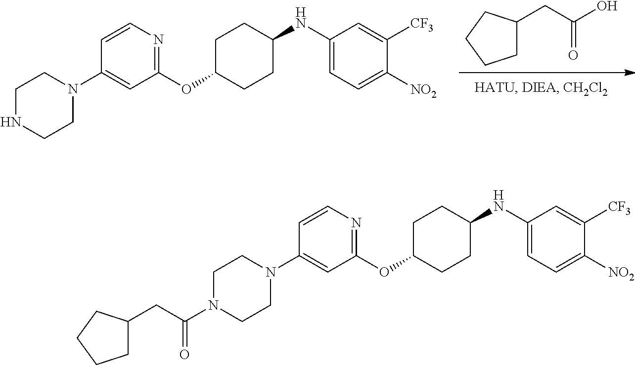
OC(CC1CCCC1)=O.C1C(OC2=NC=CC(N3CCNCC3)=C2)CCC(NC2=CC=C([NO2])C([CF3])=C2)C1.C1C(OC2=NC=CC(N3CCN(C(CC4CCCC4)=O)CC3)=C2)CCC(NC2=CC=C([NO2])C([CF3])=C2)C1
